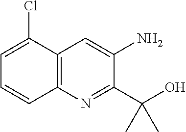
C12=C(N=C(C(O)(C)C)C(N)=C1)C=CC=C2Cl
